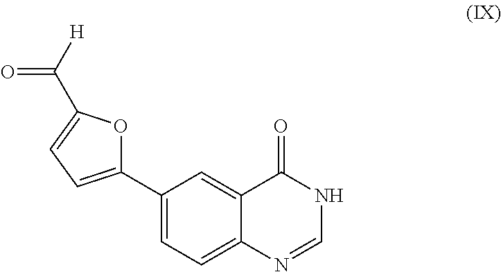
C1(C2=CC=C(C([H])=O)O2)=CC=C2C(=C1)C(=O)NC=N2
